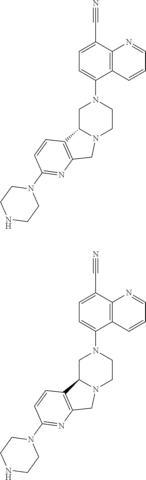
C1(N2CC3N(CC2)CC2=C3C=CC(N3CCNCC3)=N2)=CC=C(C#N)C2=C1C=CC=N2.C1(N2CC3N(CC2)CC2=C3C=CC(N3CCNCC3)=N2)=CC=C(C#N)C2=C1C=CC=N2
